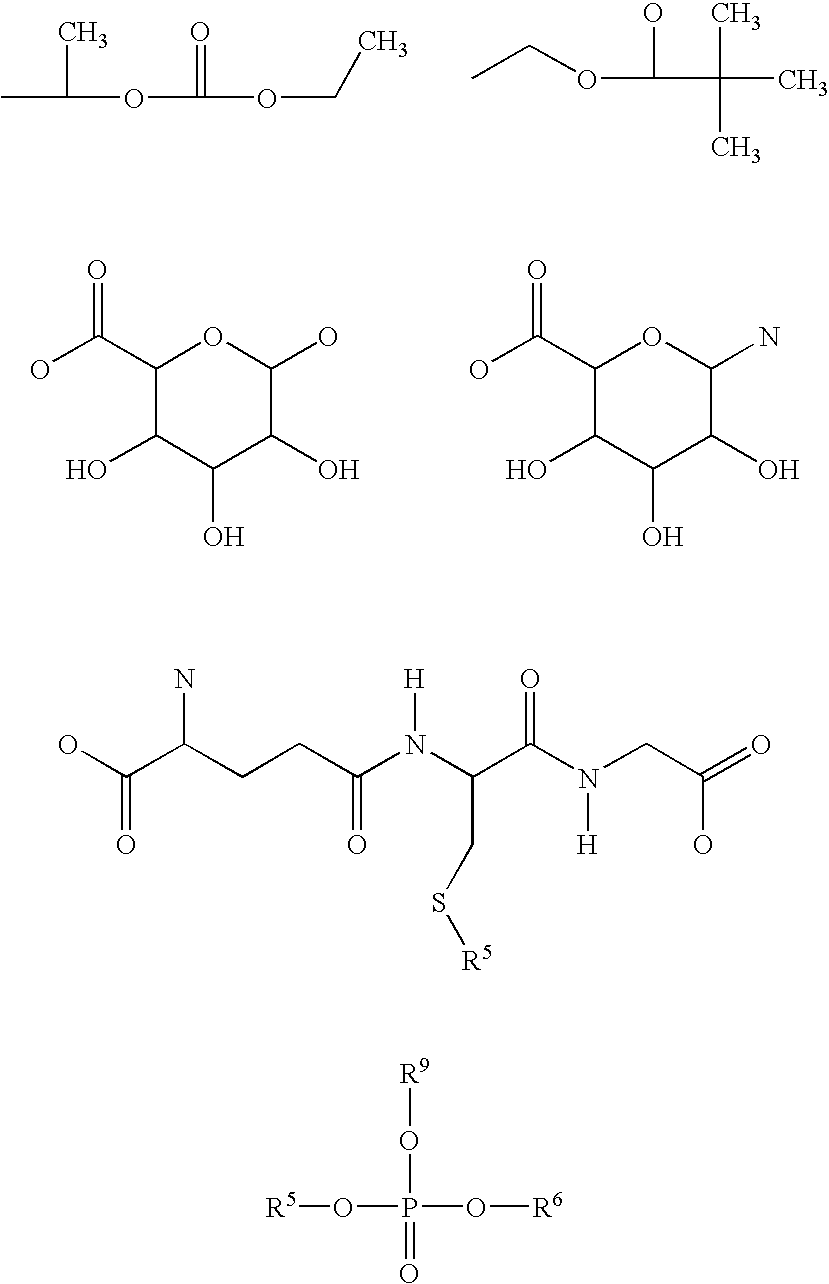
C(OC(=O)OCC)(C)C.CCOC(O)C(C)(C)C.[R5]OP(O[R9])(=O)O[R6].C1(C(O)=O)C(O)C(O)C(O)C(O)O1.C1(C(O)=O)C(O)C(O)C(O)C(N)O1.OC(C(CCC(N(C(C(N(CC(=O)O)[H])=O)CS[R5])[H])=O)N)=O
